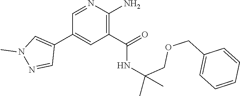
C1=NC(N)=C(C(=O)NC(COCC2=CC=CC=C2)(C)C)C=C1C1=CN(C)N=C1
